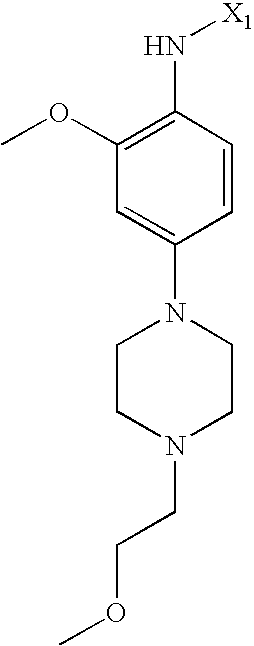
C1=C(N2CCN(CCOC)CC2)C=CC(N[X1])=C1OC
